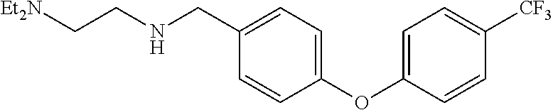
C1=CC(OC2=CC=C([CF3])C=C2)=CC=C1CNCC[Et2N]
